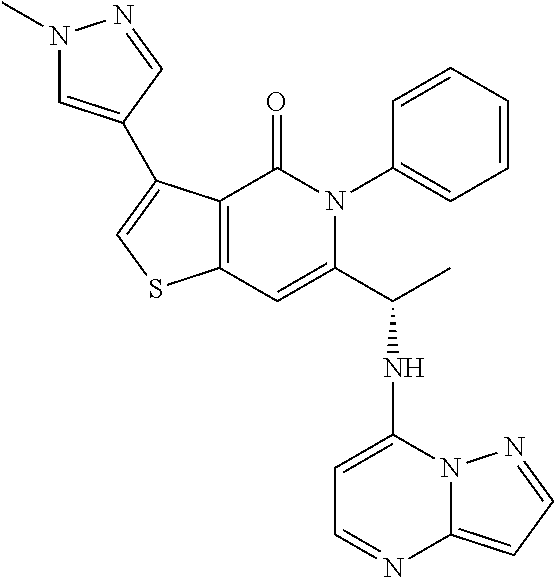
C12=C(C(=O)N(C3=CC=CC=C3)C(C(NC3=CC=NC4=CC=NN34)C)=C1)C(C1=CN(C)N=C1)=CS2
